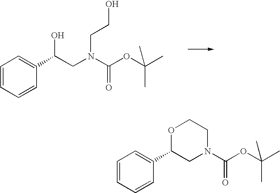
C1=CC=CC(C(CN(C(OC(C)(C)C)=O)CCO)O)=C1.C1=CC=CC(C2CN(C(OC(C)(C)C)=O)CCO2)=C1
